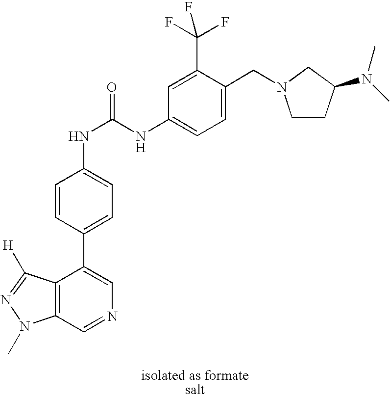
C12=C(C=NC=C1C1=CC=C(NC(=O)NC3=CC=C(CN4CCC(N(C)C)C4)C(C(F)(F)F)=C3)C=C1)N(C)N=C2[H]
